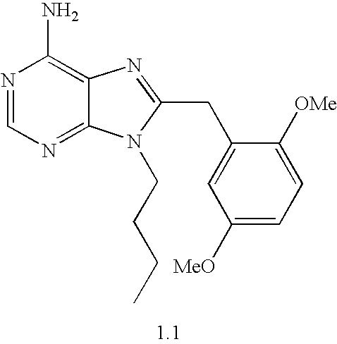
N1=CN=C2C(=C1N)N=C(CC1=CC([MeO])=CC=C1[OMe])N2CCCC
